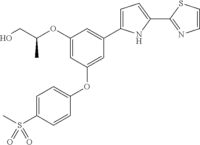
OCC(OC1=CC(OC2=CC=C(S(C)(=O)=O)C=C2)=CC(C2=CC=C(C3=NC=CS3)N2)=C1)C
